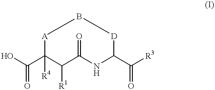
OC(C1([R4])C([R1])C(=O)NC(C([R3])=O)[D]B[A]1)=O
